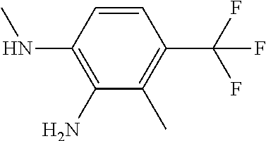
C1=CC(NC)=C(N)C(C)=C1C(F)(F)F
